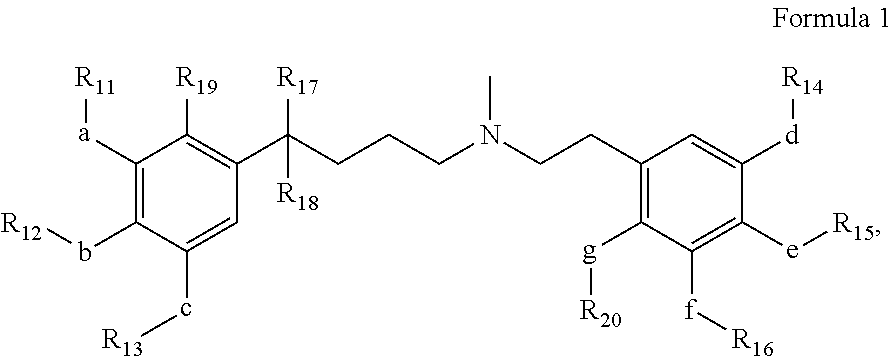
C1([a][R11])=C(b[R12])C(c[R13])=CC(C(CCCN(CCC2=C([g][R20])C([f][R16])=C([e][R15])C([d][R14])=C2)C)([R17])[R18])=C1[R19]
